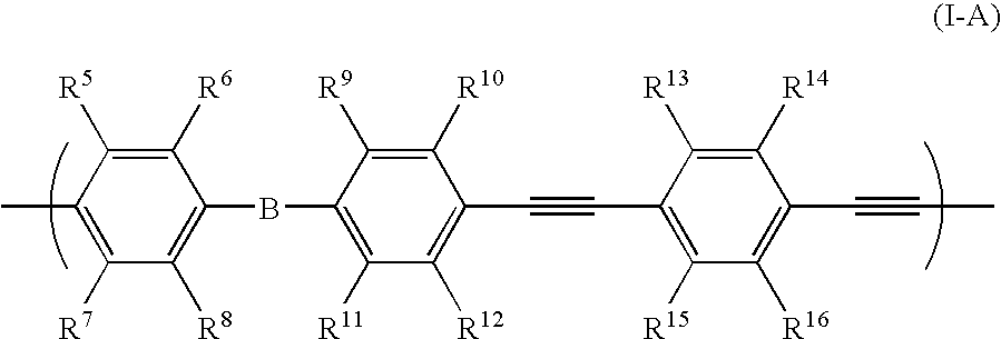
C1([R6])=C([R5])C(C)=C([R7])C([R8])=C1BC1=C([R11])C([R12])=C(C#CC2=C([R15])C([R16])=C(C#CC)C([R14])=C2[R13])C([R10])=C1[R9]
